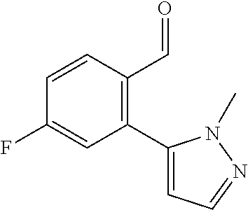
C1=CC(F)=CC(C2=CC=NN2C)=C1C=O
